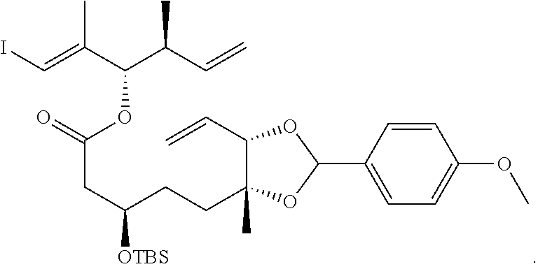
IC=C(C(C(C=C)C)OC(=O)CC(CCC1(C)C(C=C)OC(C2=CC=C(OC)C=C2)O1)[OTBS])C
